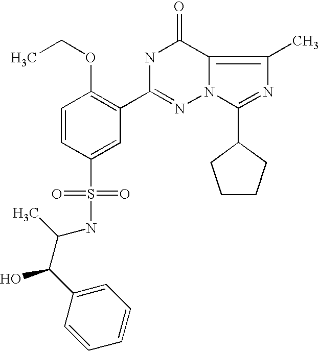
C(C)(C(C1=CC=CC=C1)O)NS(C1=CC(C2=NN3C(=C(C)N=C3C3CCCC3)C(=O)N2)=C(OCC)C=C1)(=O)=O
